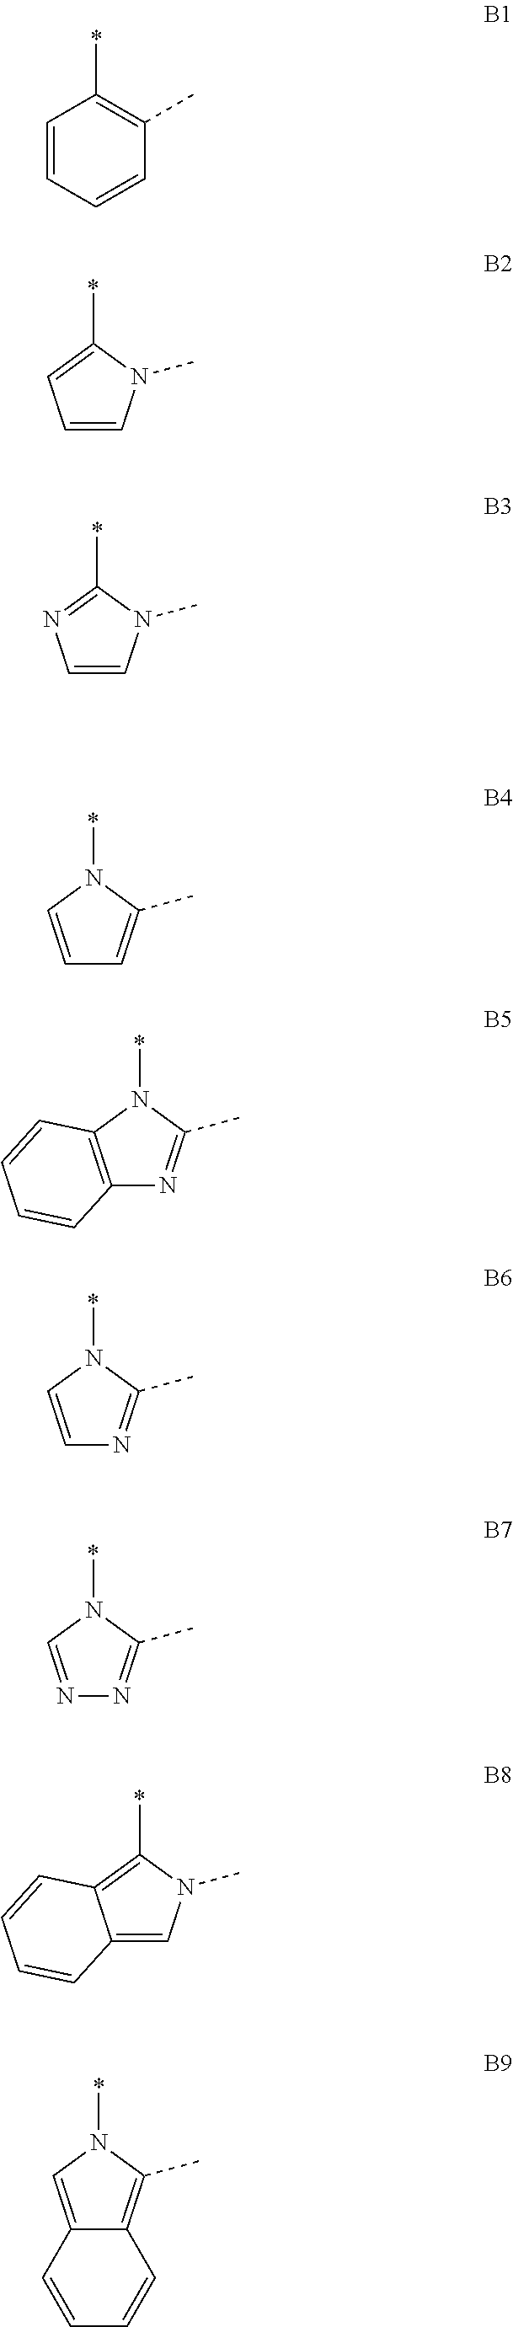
C1=CC=CC(C)=C1*.*C1=CC=CN1C.*C1=NC=CN1C.*N1C=CC=C1C.*N1C2=C(N=C1C)C=CC=C2.*N1C=CN=C1C.*N1C=NN=C1C.*C1=C2C(=CN1C)C=CC=C2.*N1C=C2C(=C1C)C=CC=C2
